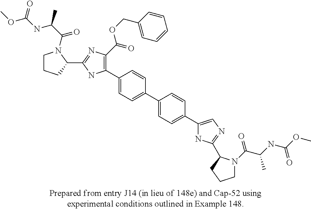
C1(C2=C(C(OCC3=CC=CC=C3)=O)N=C(C3N(C(=O)C(C)NC(OC)=O)CCC3)N2)=CC=C(C2=CC=C(C3=CN=C(C4N(C(C(C)NC(=O)OC)=O)CCC4)N3)C=C2)C=C1
